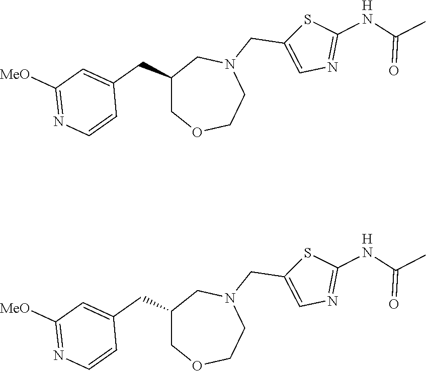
C1([MeO])=NC=CC(CC2COCCN(CC3=CN=C(NC(C)=O)S3)C2)=C1.[H].C1([MeO])=NC=CC(CC2COCCN(CC3=CN=C(NC(C)=O)S3)C2)=C1.[H]
